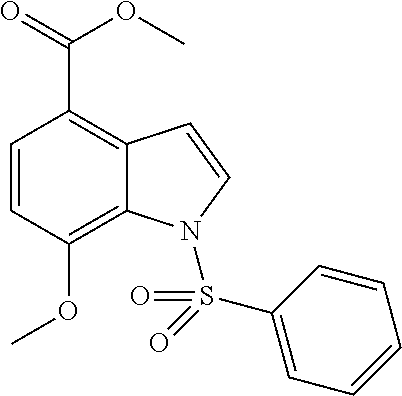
C1=CC(OC)=C2C(=C1C(=O)OC)C=CN2S(=O)(C1=CC=CC=C1)=O
